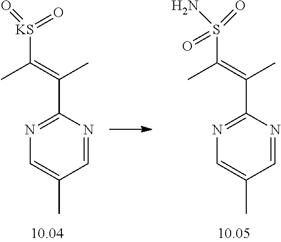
N1=CC(C)=CN=C1C(=C(C)[KS](=O)=O)C.N1=CC(C)=CN=C1C(=C(C)S(=O)(=O)N)C
